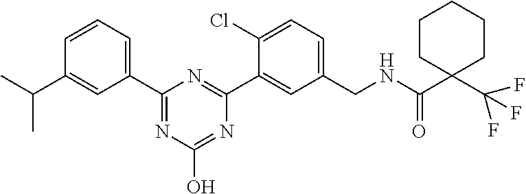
C1(C(=O)NCC2=CC=C(Cl)C(C3=NC(C4=CC=CC(C(C)C)=C4)=NC(O)=N3)=C2)(C(F)(F)F)CCCCC1
